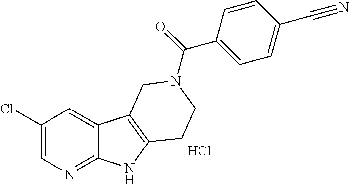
C1(Cl)=CN=C2C(=C1)C1=C(N2)CCN(C(C2=CC=C(C#N)C=C2)=O)C1.Cl
